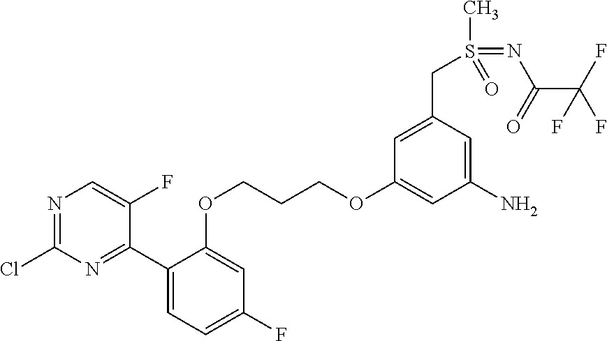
N1=C(Cl)N=C(C2=CC=C(F)C=C2OCCCOC2=CC(N)=CC(CS(C)(=O)=NC(C(F)(F)F)=O)=C2)C(F)=C1
